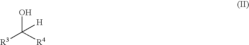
OC([R3])([R4])[H]
